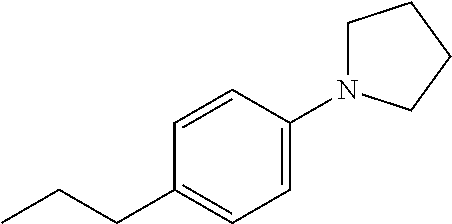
C1=C(N2CCCC2)C=CC(CCC)=C1
